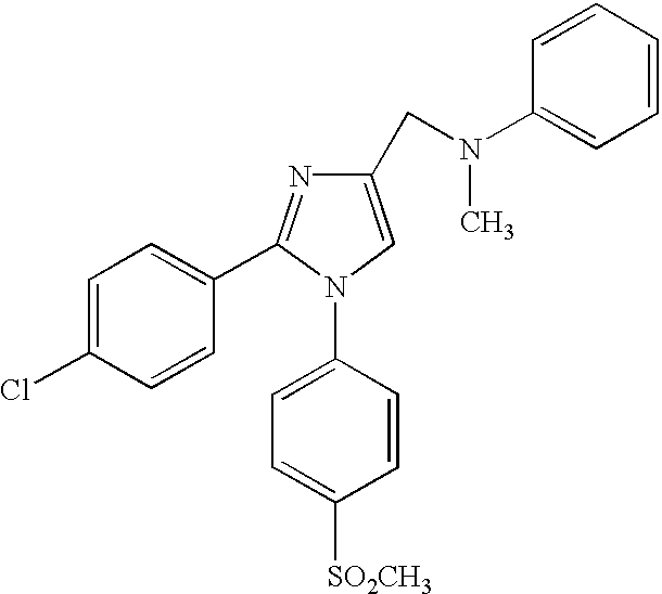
N1(C2=CC=C([SO2CH3])C=C2)C=C(CN(C2=CC=CC=C2)C)N=C1C1=CC=C(Cl)C=C1
